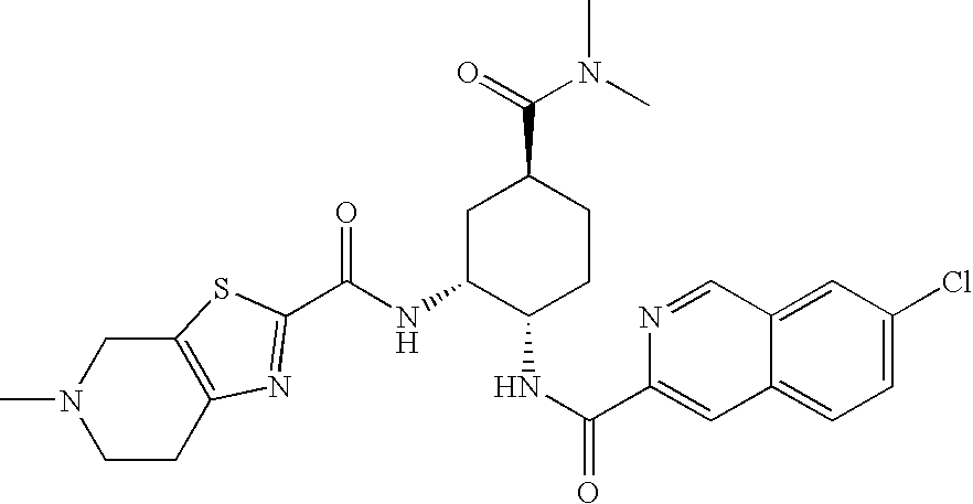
C1C(NC(=O)C2=NC3=C(CN(C)CC3)S2)C(NC(=O)C2=CC3=CC=C(Cl)C=C3C=N2)CCC1C(=O)N(C)C
